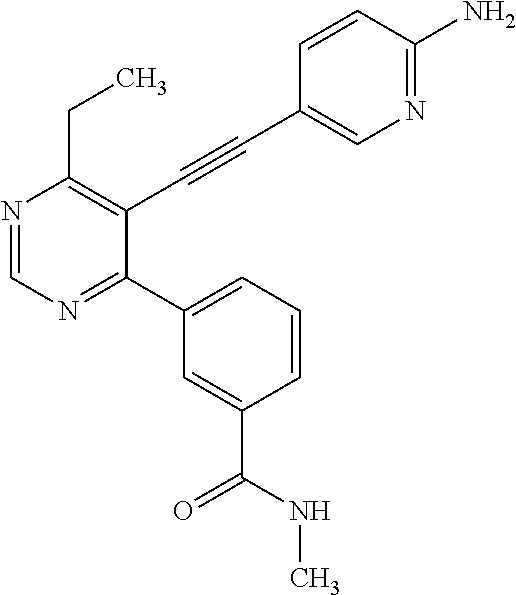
N1=CN=C(C2=CC=CC(C(=O)NC)=C2)C(C#CC2=CN=C(N)C=C2)=C1CC
